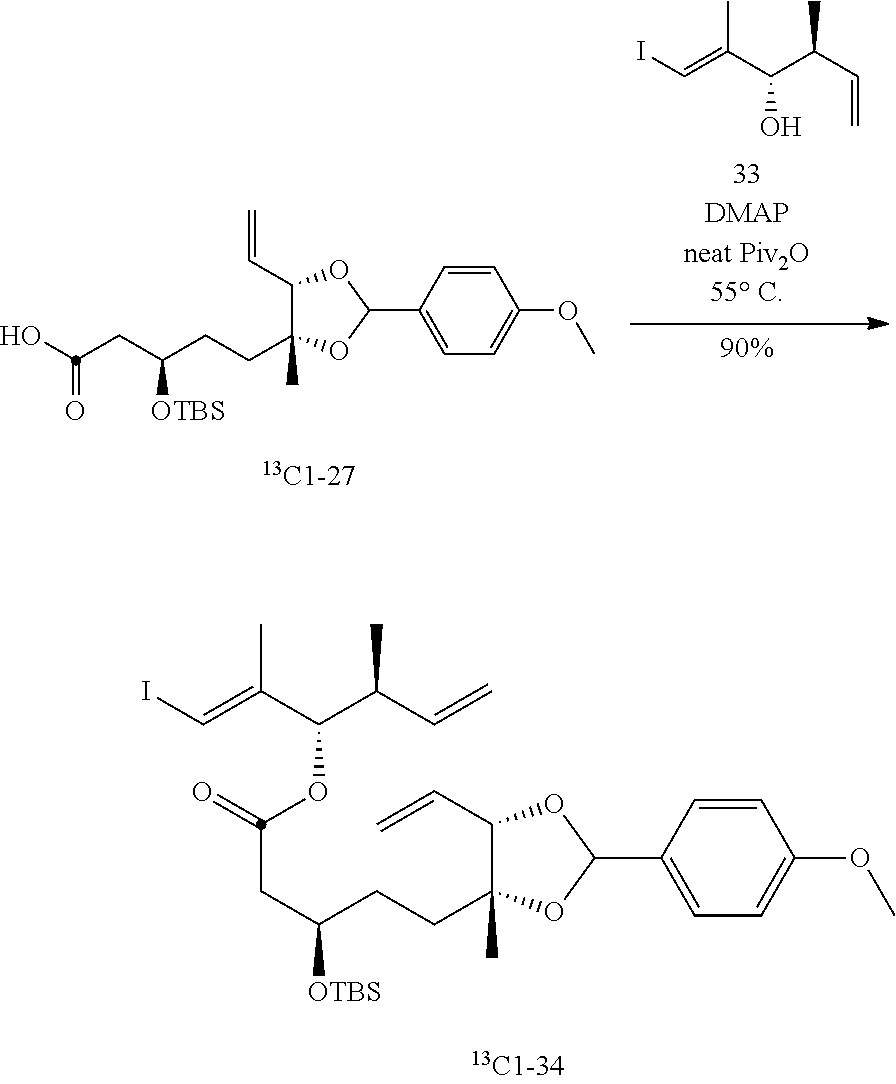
OC(CC(CCC1(C)C(C=C)OC(C2=CC=C(OC)C=C2)O1)[OTBS])=O.IC=C(C(C(C=C)C)O)C.C(C(CCC1(C)C(C=C)OC(C2=CC=C(OC)C=C2)O1)[OTBS])C(=O)OC(C(C=C)C)C(=CI)C
